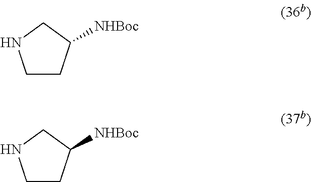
C1CC([NHBoc])CN1.C1CC([NHBoc])CN1
